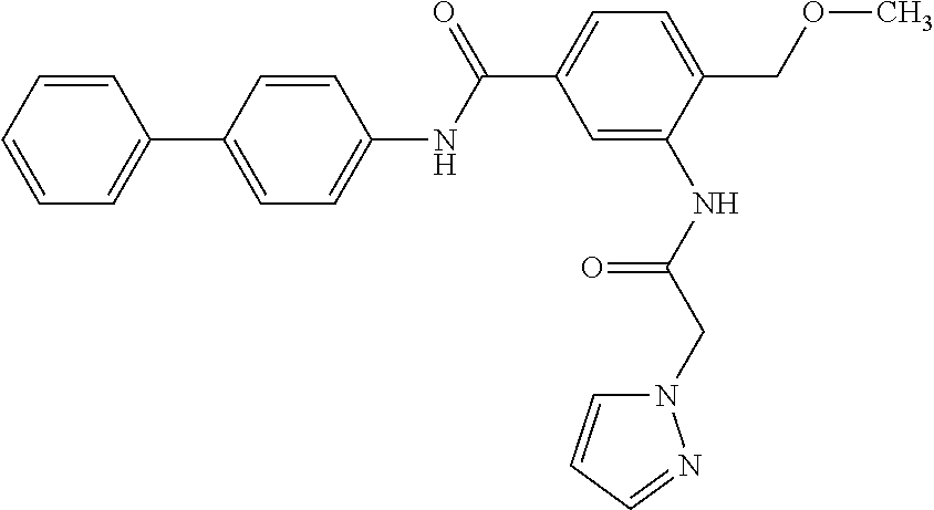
C1=CC=CC=C1C1=CC=C(NC(C2=CC=C(COC)C(NC(CN3C=CC=N3)=O)=C2)=O)C=C1
